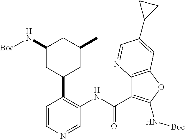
C1=NC=CC(C2CC(C)CC(N[Boc])C2)=C1NC(C1=C(N[Boc])OC2=C1N=CC(C1CC1)=C2)=O
